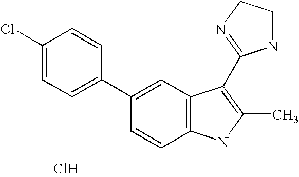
C1=C(C2=CC=C(Cl)C=C2)C=CC2=C1C(C1=NCCN1)=C(C)N2.Cl
